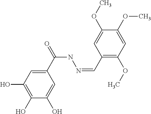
C1(O)=C(O)C=C(C(=O)NN=CC2=C(OC)C=C(OC)C(OC)=C2)C=C1O
